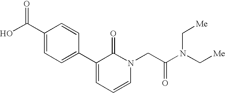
OC(C1=CC=C(C2=CC=CN(CC(N(C[Me])C[Me])=O)C2=O)C=C1)=O
